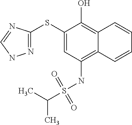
N1=C(SC2=CC(NS(C(C)C)(=O)=O)=C3C(=C2O)C=CC=C3)N=CN1
